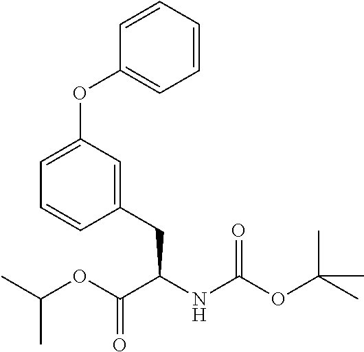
C1(CC(NC(OC(C)(C)C)=O)C(OC(C)C)=O)=CC(OC2=CC=CC=C2)=CC=C1
